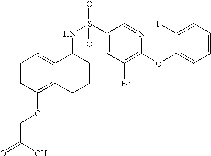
C1=CC(OCC(=O)O)=C2C(=C1)C(NS(C1=CC(Br)=C(OC3=CC=CC=C3F)N=C1)(=O)=O)CCC2
